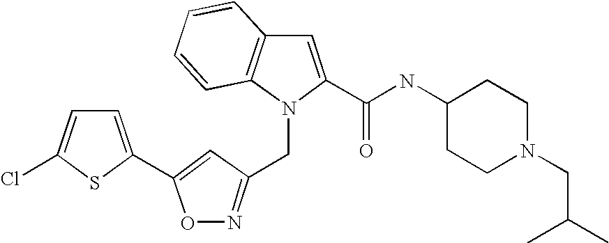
N1=C(CN2C3=C(C=C2C(NC2CCN(CC(C)C)CC2)=O)C=CC=C3)C=C(C2=CC=C(Cl)S2)O1
